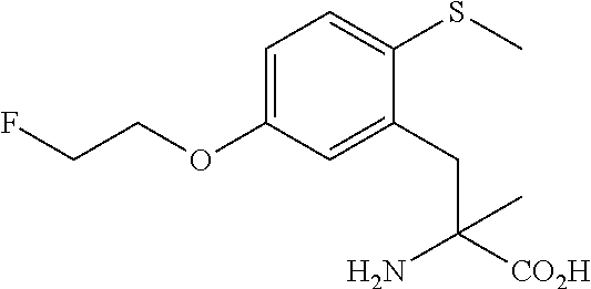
C1=C(OCCF)C=C(CC([CO2H])(N)C)C(SC)=C1
